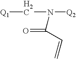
C(N([Q2])C(C=C)=O)[Q1]
